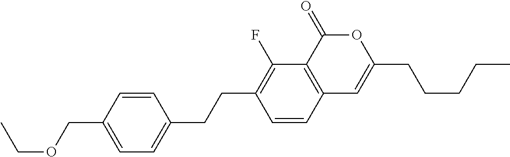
C12=C(C(=O)OC(CCCCC)=C1)C(F)=C(CCC1=CC=C(COCC)C=C1)C=C2
